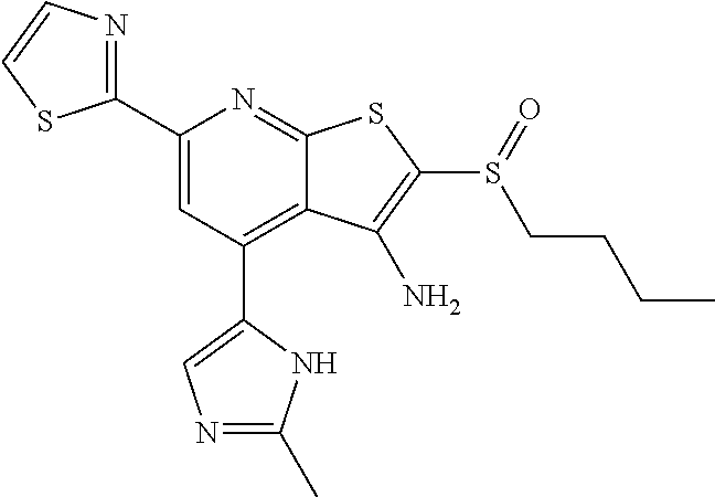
C1(C2=CC(C3=CN=C(C)N3)=C3C(=N2)SC(S(=O)CCCC)=C3N)=NC=CS1
